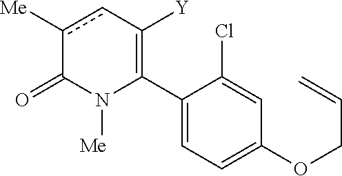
C1(C2=C([Y])cc([Me])C(=O)N2[Me])=CC=C(OCC=C)C=C1Cl
